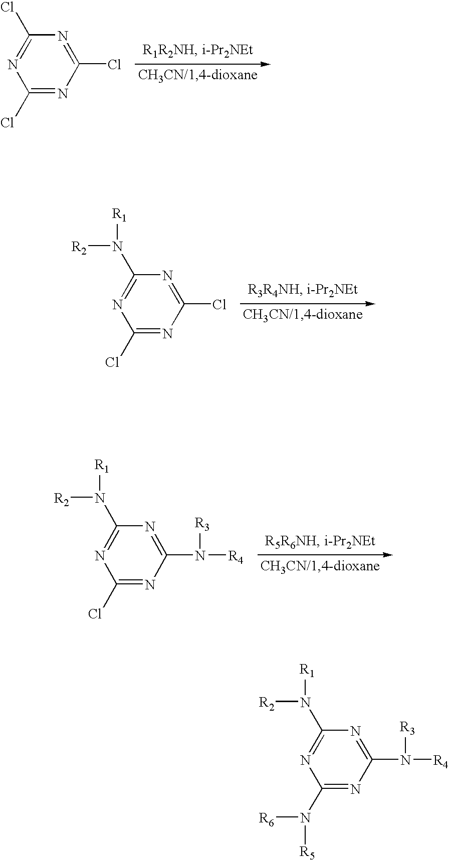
C1(Cl)=NC(Cl)=NC(N([R2])[R1])=N1.C1(Cl)=NC(Cl)=NC(Cl)=N1.C1(Cl)=NC(N([R3])[R4])=NC(N([R2])[R1])=N1.C1(N([R5])[R6])=NC(N([R3])[R4])=NC(N([R2])[R1])=N1
